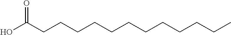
C(CCCCCC(O)=O)CCCCCC
